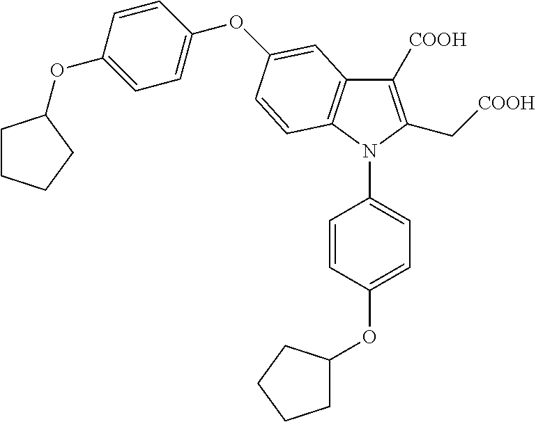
C1([COOH])=C(C[COOH])N(C2=CC=C(OC3CCCC3)C=C2)C2=C1C=C(OC1=CC=C(OC3CCCC3)C=C1)C=C2
